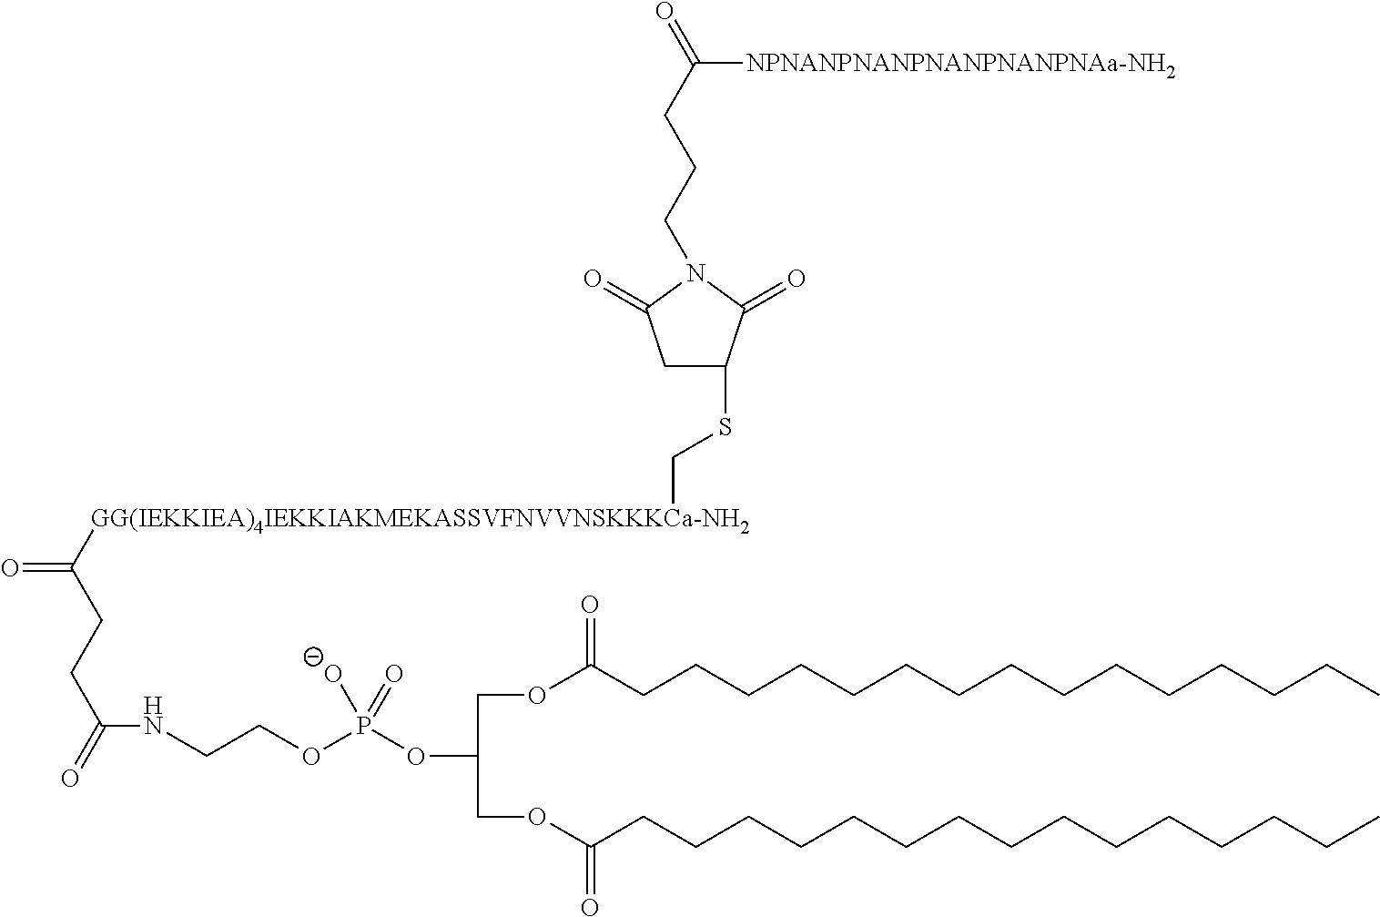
O=C([GG(IEKKIEA)4IEKKIAKMEKASSVFNVVNSKKKCa-NH2]CSC1CC(=O)N(CCCC(=O)[NPNANPNANPNANPNANPNAa-NH2])C1=O)CCC(=O)NCCOP(OC(COC(=O)CCCCCCCCCCCCCCC)COC(=O)CCCCCCCCCCCCCCC)([O-])=O
